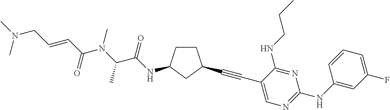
C1CC(NC(C(N(C)C(C=CCN(C)C)=O)C)=O)CC1C#CC1=CN=C(NC2=CC(F)=CC=C2)N=C1NCCC
